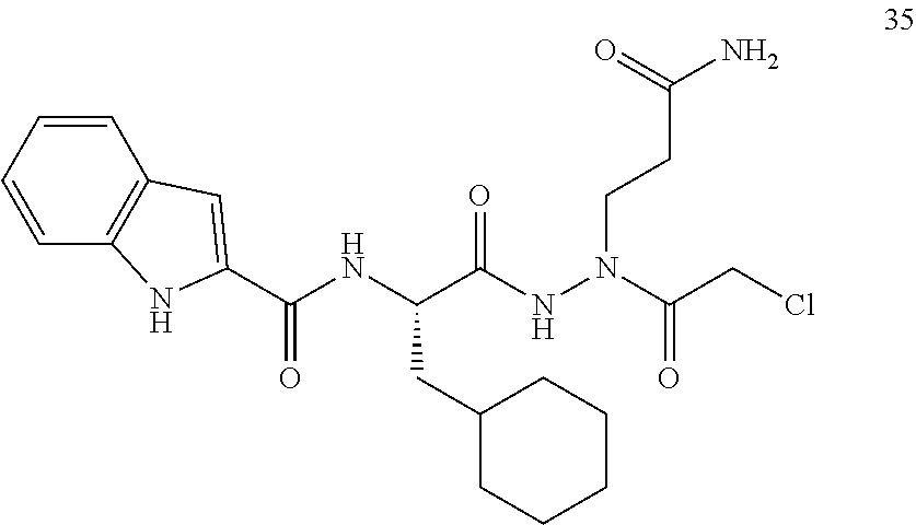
C(C(NN(CCC(N)=O)C(CCl)=O)=O)(NC(C1=CC2=C(N1)C=CC=C2)=O)CC1CCCCC1
